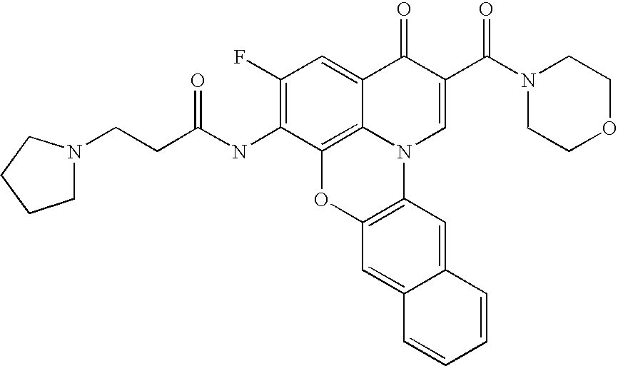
C1(F)=C(NC(CCN2CCCC2)=O)C2=C3C(=C1)C(=O)C(C(N1CCOCC1)=O)=CN3C1=C(O2)C=C2C(=C1)C=CC=C2
